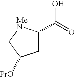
C1C(C(=O)O)[MeN]CC1[PrO]
